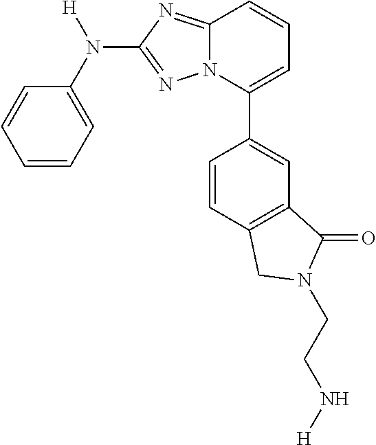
C1=CC=C(N([H])C2=NN3C(=N2)C=CC=C3C2=CC3=C(C=C2)CN(CCN[H])C3=O)C=C1
